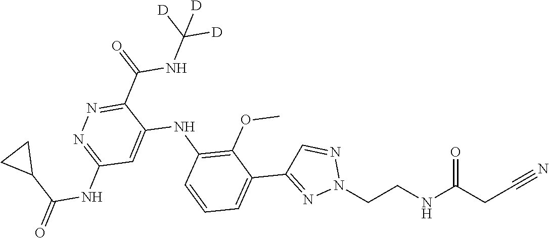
C(CC(NCCN1N=CC(C2=CC=CC(NC3=CC(NC(C4CC4)=O)=NN=C3C(NC([D])([D])[D])=O)=C2OC)=N1)=O)#N
